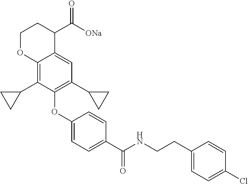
C1(OC2=C(C3CC3)C=C3C(=C2C2CC2)OCCC3C([ONa])=O)=CC=C(C(NCCC2=CC=C(Cl)C=C2)=O)C=C1
